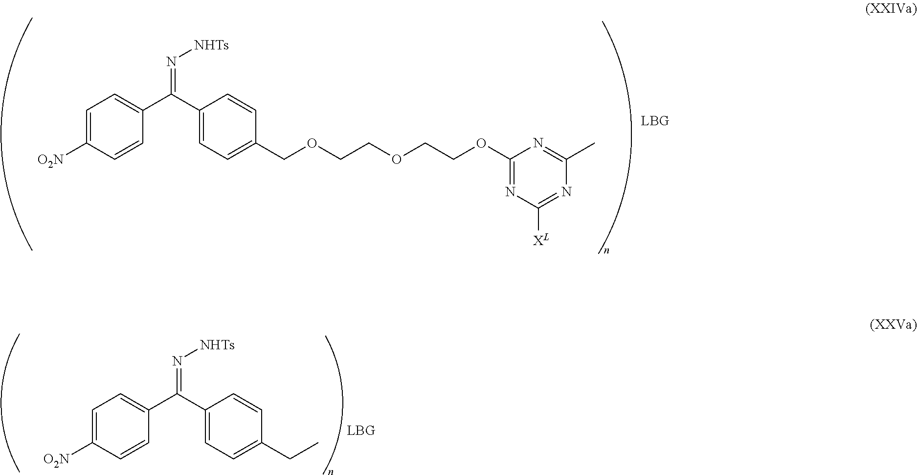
C1=C([O2N])C=CC(C(C2=CC=C(COCCOCCOC3=NC([XL])=NC(C)=N3)C=C2)=N[NHTs])=C1.[LBG].C1=C([O2N])C=CC(C(C2=CC=C(CC)C=C2)=N[NHTs])=C1.[LBG]
